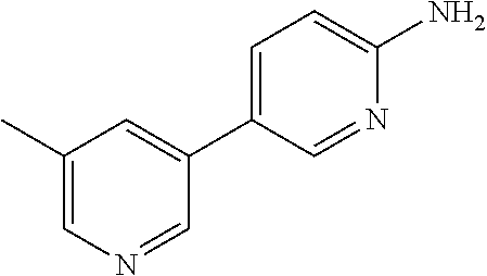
NC1=CC=C(C2=CC(C)=CN=C2)C=N1
